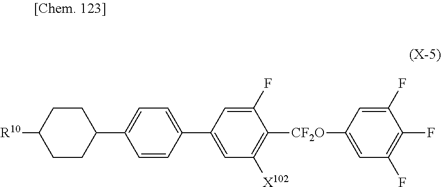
C1CC([R10])CCC1C1=CC=C(C2=CC([X102])=C([CF2O]C3=CC(F)=C(F)C(F)=C3)C(F)=C2)C=C1
